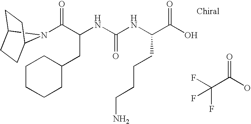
FC(C(O)=O)(F)F.C12N(C(C(NC(NC(C(O)=O)CCCCN)=O)CC3CCCCC3)=O)C(CC1)CC2
